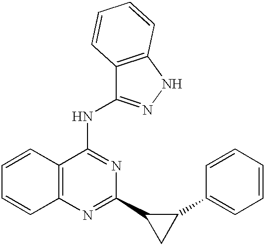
C12=C(C(NC3=NNC4=C3C=CC=C4)=NC(C3CC3C3=CC=CC=C3)=N1)C=CC=C2
